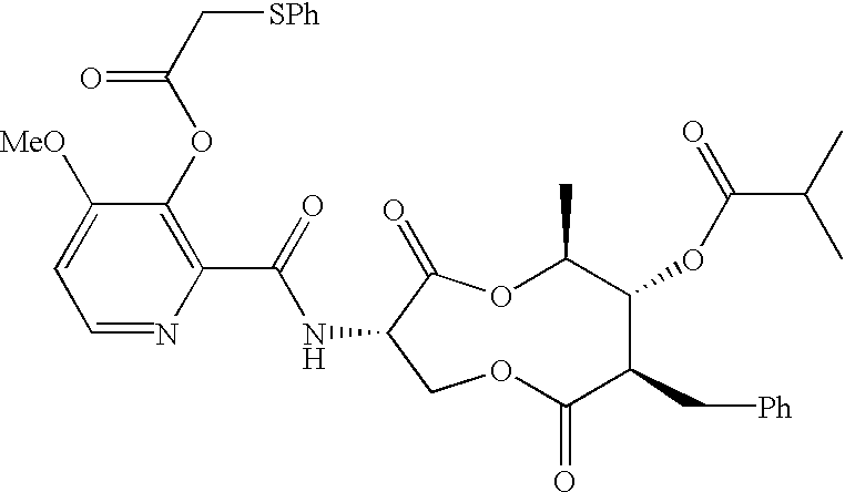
N(C(C1=C(OC(C[SPh])=O)C([MeO])=CC=N1)=O)C1C(=O)OC(C)C(OC(C(C)C)=O)C(C[Ph])C(=O)OC1
